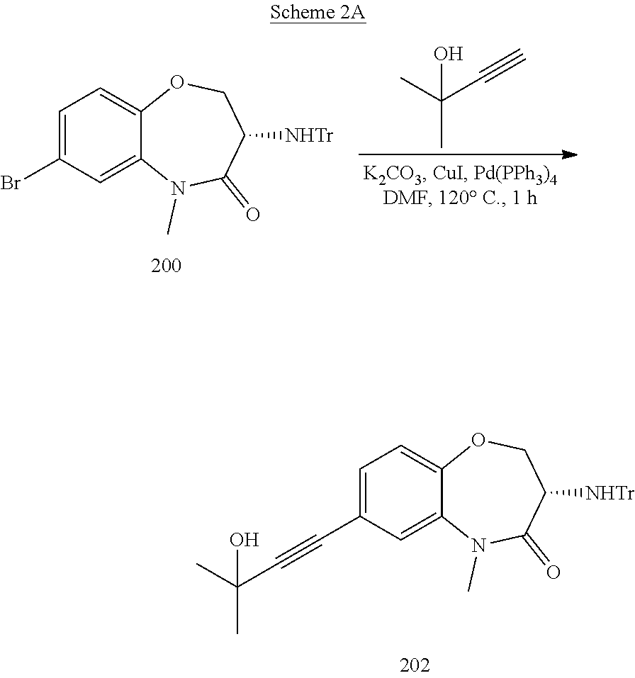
C12=CC(Br)=CC=C1OCC([NHTr])C(=O)N2C.C(C)(C)(C#C)O.C12=CC(C#CC(C)(C)O)=CC=C1OCC([NHTr])C(=O)N2C
